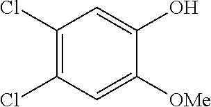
C1(Cl)=C(Cl)C=C([OMe])C(O)=C1
